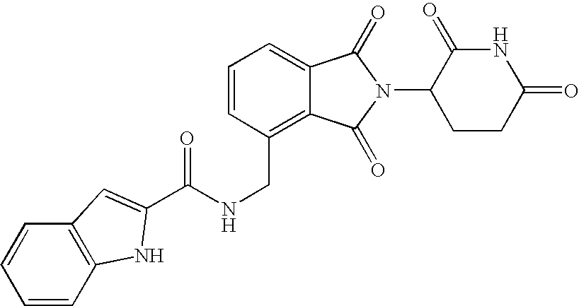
C1=CC(CNC(=O)C2=CC3=C(C=CC=C3)N2)=C2C(=C1)C(=O)N(C1CCC(=O)NC1=O)C2=O
